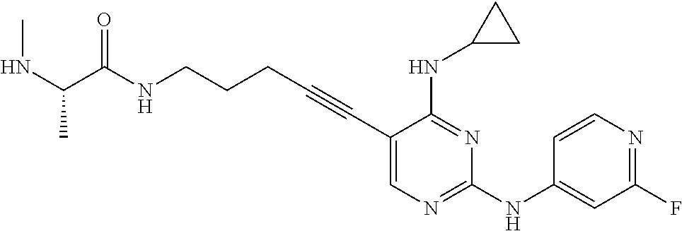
N(CCCC#CC1=CN=C(NC2=CC(F)=NC=C2)N=C1NC1CC1)C(=O)C(NC)C
